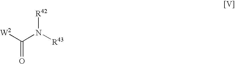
[W2]C(N([R43])[R42])=O
